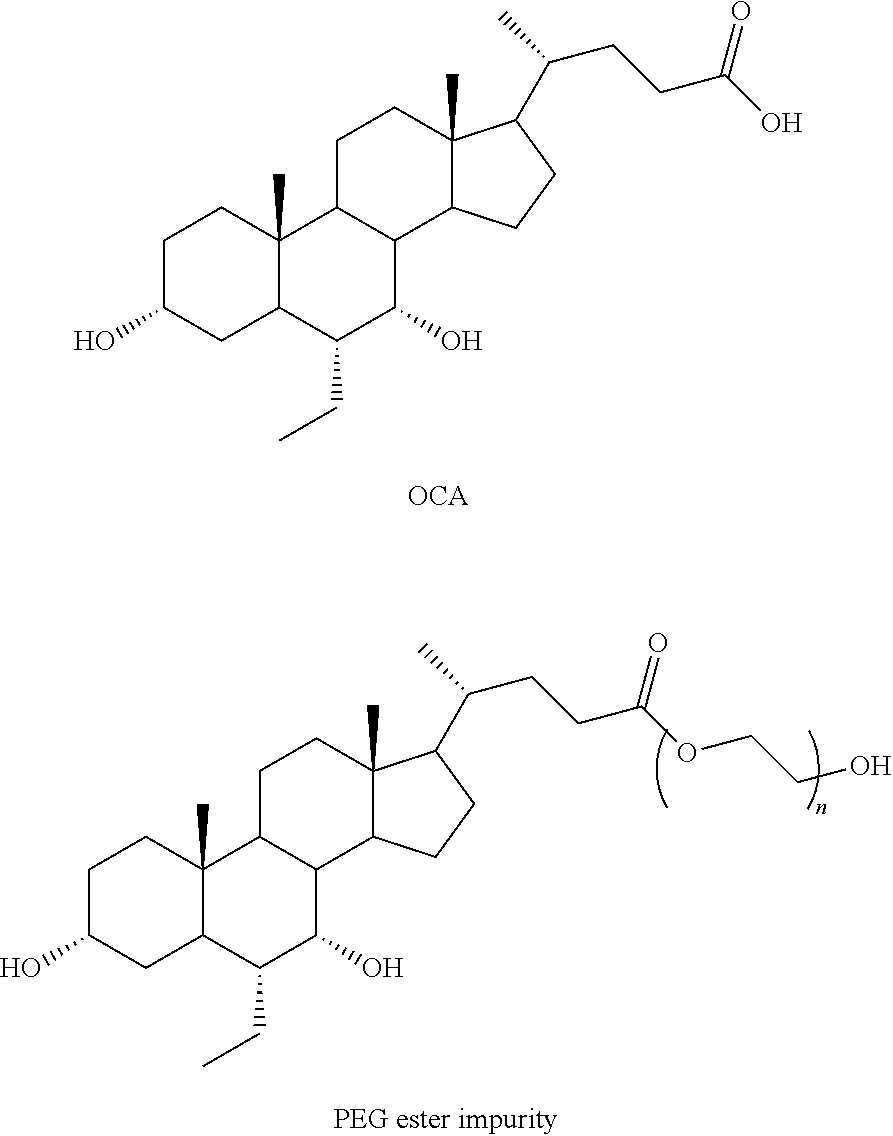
C1C(O)CC2C(C)(C1)C1C(C(O)C2CC)C2C(C)(CC1)C(C(CCC(O)=O)C)CC2.C1C(O)CC2C(C)(C1)C1C(C(O)C2CC)C2C(C)(CC1)C(C(CCC(OCCO)=O)C)CC2
